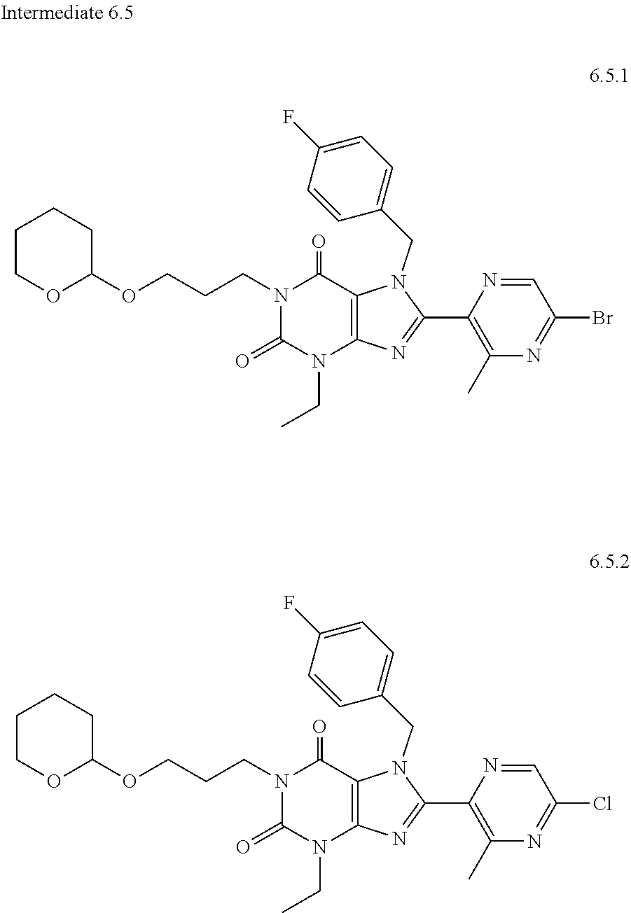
C1(CN2C3=C(N(CC)C(=O)N(CCCOC4CCCCO4)C3=O)N=C2C2=C(C)N=C(Br)C=N2)=CC=C(F)C=C1.C1(CN2C3=C(N(CC)C(=O)N(CCCOC4CCCCO4)C3=O)N=C2C2=C(C)N=C(Cl)C=N2)=CC=C(F)C=C1
